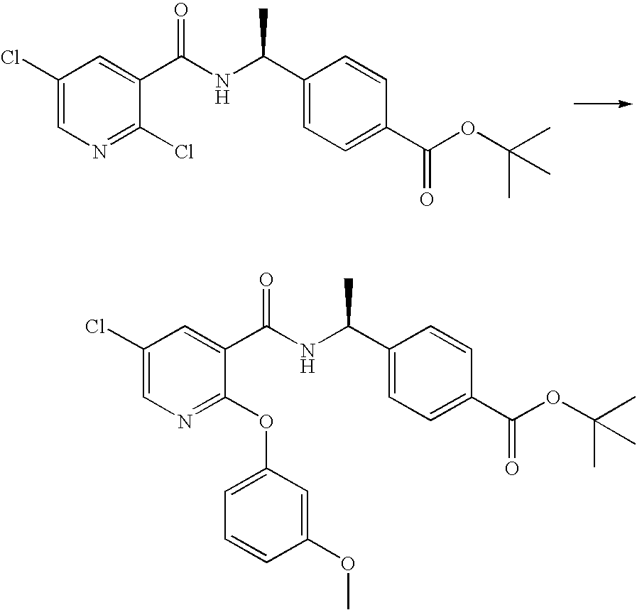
C1(Cl)=CN=C(Cl)C(C(NC(C2=CC=C(C(OC(C)(C)C)=O)C=C2)C)=O)=C1.C1(Cl)=CN=C(OC2=CC=CC(OC)=C2)C(C(NC(C2=CC=C(C(OC(C)(C)C)=O)C=C2)C)=O)=C1
